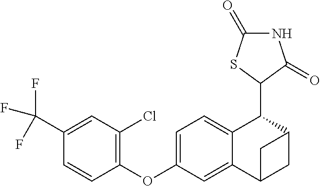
C1(C(F)(F)F)=CC(Cl)=C(OC2=CC=C3C(=C2)C2CC(C3C3C(=O)NC(=O)S3)C2)C=C1
